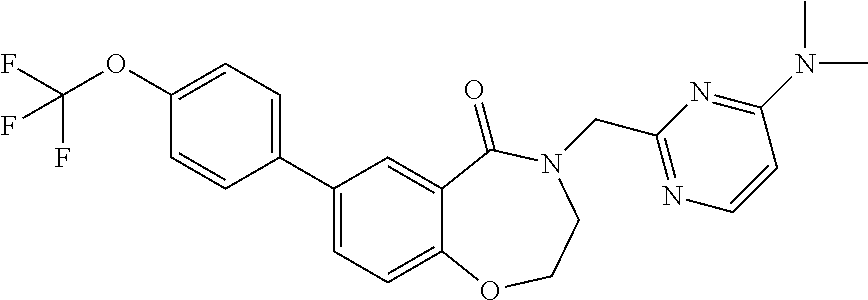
C1(C2=CC=C3C(=C2)C(=O)N(CC2=NC=CC(N(C)C)=N2)CCO3)=CC=C(OC(F)(F)F)C=C1
